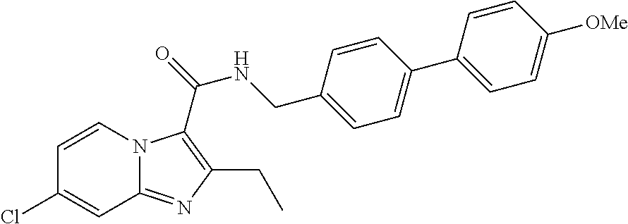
C1=CN2C(=NC(CC)=C2C(=O)NCC2=CC=C(C3=CC=C([OMe])C=C3)C=C2)C=C1Cl
